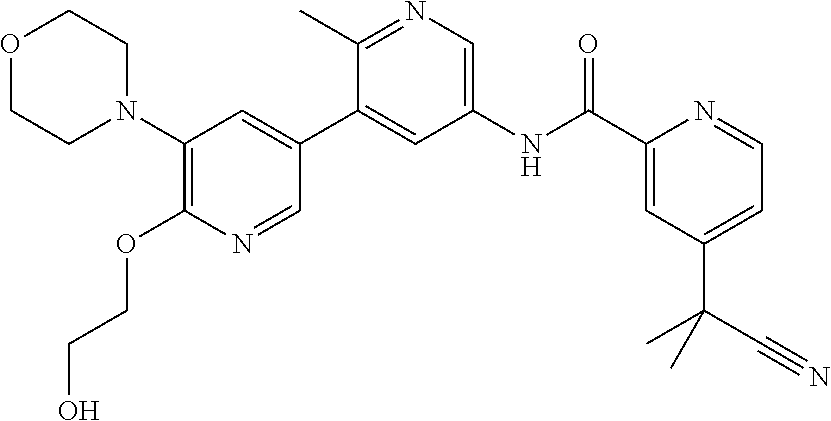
O1CCN(C2=C(OCCO)N=CC(C3=CC(NC(C4=CC(C(C)(C#N)C)=CC=N4)=O)=CN=C3C)=C2)CC1
